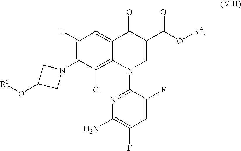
C1(F)=C(N2CC(O[R5])C2)C(Cl)=C2C(=C1)C(=O)C(C(O[R4])=O)=CN2C1=NC(N)=C(F)C=C1F
